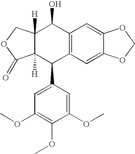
C12=C(C=C3C(=C1)OCO3)C(C1=CC(OC)=C(OC)C(OC)=C1)C1([H])C([H])(C2O)COC1=O
